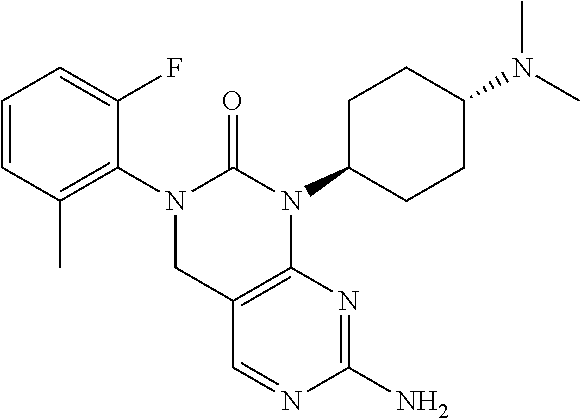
C1=CC(C)=C(N2C(=O)N(C3CCC(N(C)C)CC3)C3=C(C2)C=NC(N)=N3)C(F)=C1
